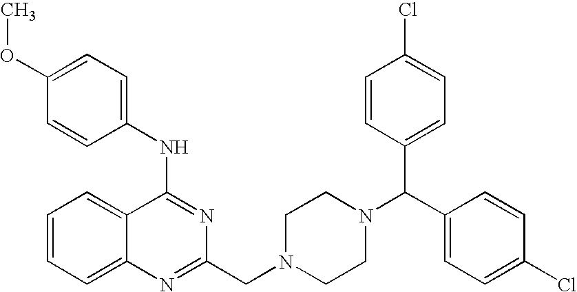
C1=CC=C2C(=C1)C(NC1=CC=C(OC)C=C1)=NC(CN1CCN(C(C3=CC=C(Cl)C=C3)C3=CC=C(Cl)C=C3)CC1)=N2
